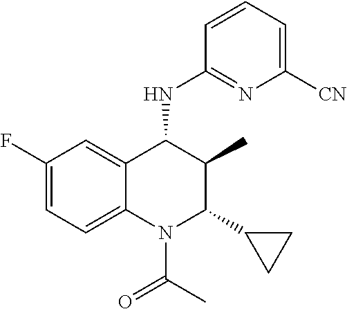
C1(F)=CC=C2C(=C1)C(NC1=NC([CN])=CC=C1)C(C)C(C1CC1)N2C(C)=O
